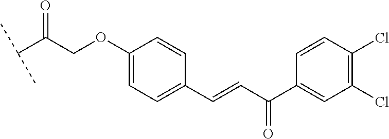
C1(OCC(C(C)C)=O)=CC=C(C=CC(=O)C2=CC(Cl)=C(Cl)C=C2)C=C1
